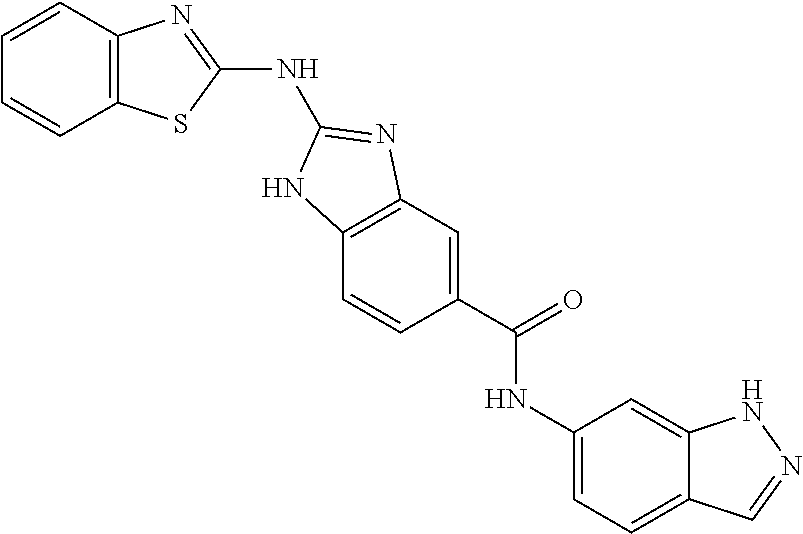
C12=C(SC(NC3=NC4=C(C=CC(C(=O)NC5=CC=C6C(=C5)NN=C6)=C4)N3)=N1)C=CC=C2
